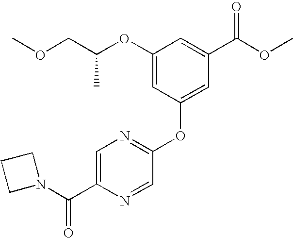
C1(OC(COC)C)=CC(OC2=NC=C(C(=O)N3CCC3)N=C2)=CC(C(OC)=O)=C1
